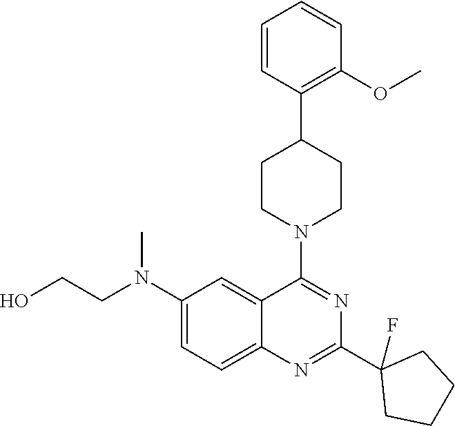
C1=CC(C2CCN(C3=NC(C4(F)CCCC4)=NC4=CC=C(N(CCO)C)C=C43)CC2)=C(OC)C=C1
